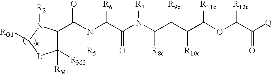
C(N(C(C(N(C(C(C(C(OC([R12c])C([Q])=O)[R11c])[R10c])[R9c])[R8c])[R7])=O)[R6])[R5])(=O)C1C([RM2])([RM1])[L]C([RG1])N1[R2]
